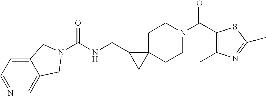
C12=CC=NC=C1CN(C(NCC1CC13CCN(C(C1=C(C)N=C(C)S1)=O)CC3)=O)C2
